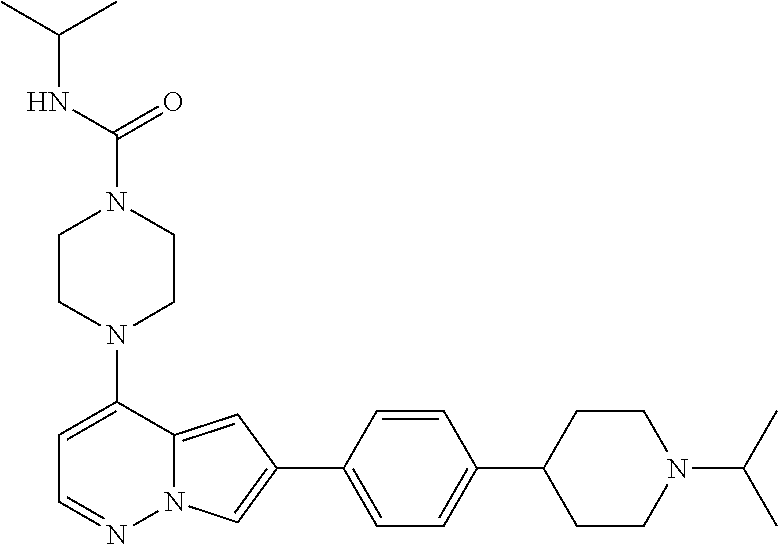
N1(C2=CC=NN3C2=CC(C2=CC=C(C4CCN(C(C)C)CC4)C=C2)=C3)CCN(C(NC(C)C)=O)CC1
